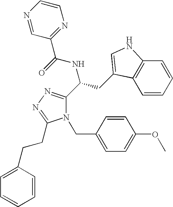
N1(CC2=CC=C(OC)C=C2)C(C(CC2=CNC3=C2C=CC=C3)NC(=O)C2=NC=CN=C2)=NN=C1CCC1=CC=CC=C1
